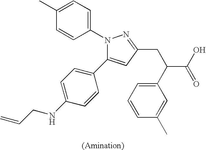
N1(C2=CC=C(C)C=C2)N=C(CC(C(O)=O)C2=CC=CC(C)=C2)C=C1C1=CC=C(NCC=C)C=C1
